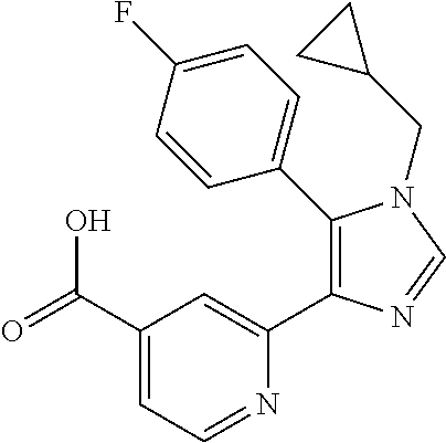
C1(C(=O)O)=CC=NC(C2=C(C3=CC=C(F)C=C3)N(CC3CC3)C=N2)=C1
